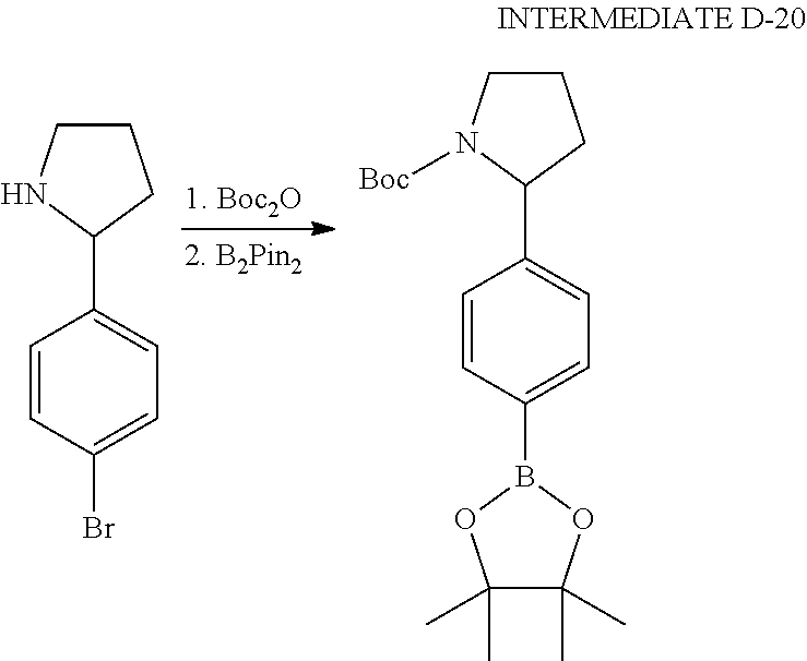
C1=CC(Br)=CC=C1C1NCCC1.C1(C)(C)C(C)(C)OB(C2=CC=C(C3N([Boc])CCC3)C=C2)O1
